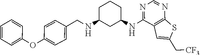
N(C1=NC=NC2=C1C=C(C[CF3])S2)C1CC(NCC2=CC=C(OC3=CC=CC=C3)C=C2)CCC1
